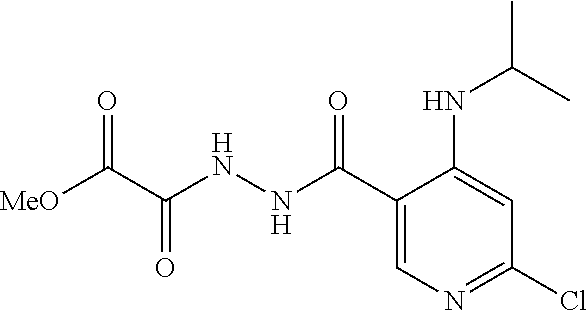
C1(C(NNC(C([MeO])=O)=O)=O)=CN=C(Cl)C=C1NC(C)C
